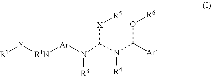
[R1][Y][R1N][Ar]N([R3])C(N(C(O[R6])[Ar])[R4])[X][R5]
